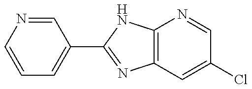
C12=C(NC(C3=CC=CN=C3)=N1)N=CC(Cl)=C2
